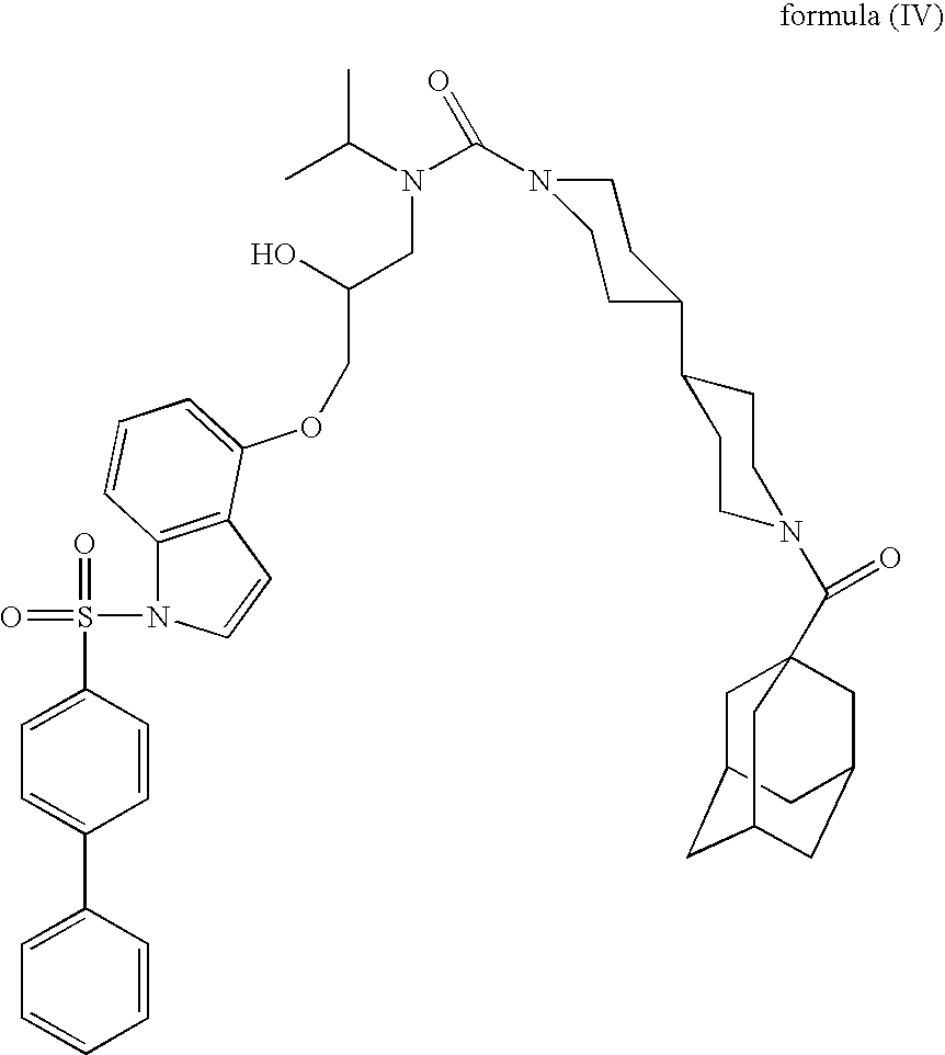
C1=C(S(=O)(=O)N2C3=C(C=C2)C(OCC(CN(C(=O)N2CCC(C4CCN(C(=O)C56CC7CC(CC(C5)C7)C6)CC4)CC2)C(C)C)O)=CC=C3)C=CC(C2=CC=CC=C2)=C1
